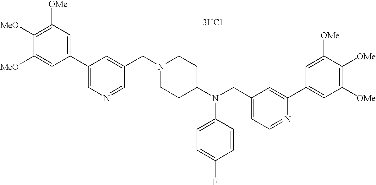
C1=C([MeO])C([MeO])=C([OMe])C=C1C1=CN=CC(CN2CCC(N(CC3=CC=NC(C4=CC([OMe])=C([OMe])C([OMe])=C4)=C3)C3=CC=C(F)C=C3)CC2)=C1.[3HCl]
